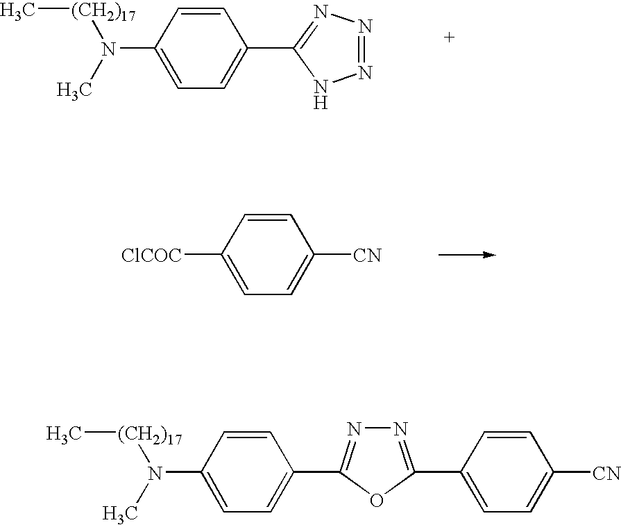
C[(CH2)17]N(C)C1=CC=C(C2=NN=NN2)C=C1.C1=CC([ClCOC])=CC=C1[CN].C[(CH2)17]N(C)C1=CC=C(C2=NN=C(C3=CC=C([CN])C=C3)O2)C=C1
